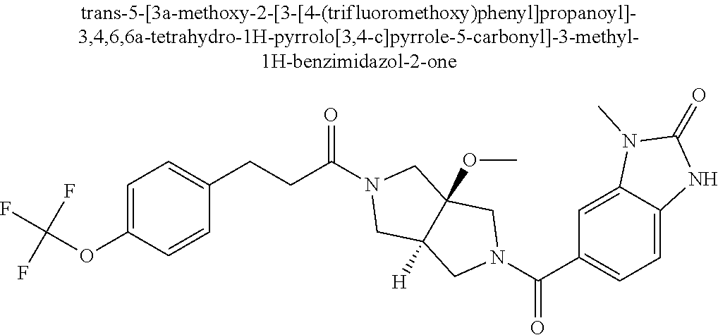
C1=C(OC(F)(F)F)C=CC(CCC(N2CC3([H])C(OC)(C2)CN(C(C2=CC=C4C(=C2)N(C)C(=O)N4)=O)C3)=O)=C1
